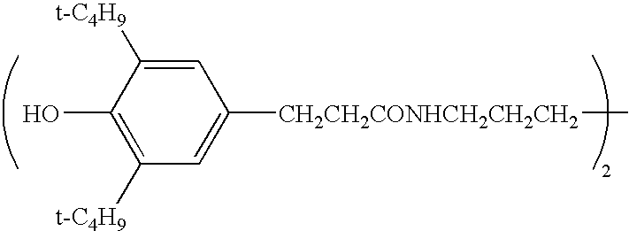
C1=C([CH2CH2CONHCH2CH2CH2]C)C=C([t-C4H9])C(O)=C1[t-C4H9]
